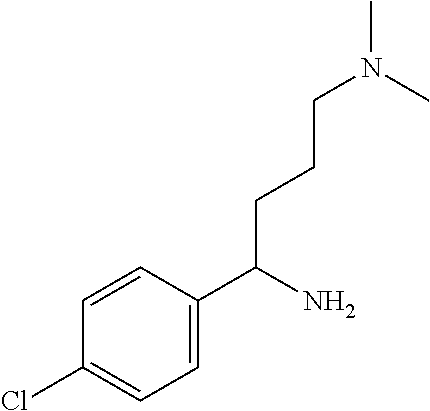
C1=CC(C(N)CCCN(C)C)=CC=C1Cl
